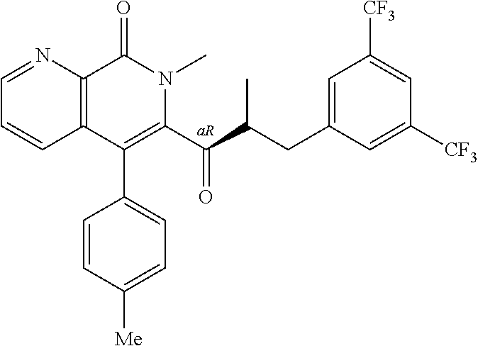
C1=NC2=C(C=C1)C(C1=CC=C([Me])C=C1)=C(C(C(CC1=CC([CF3])=CC([CF3])=C1)C)=O)N(C)C2=O
